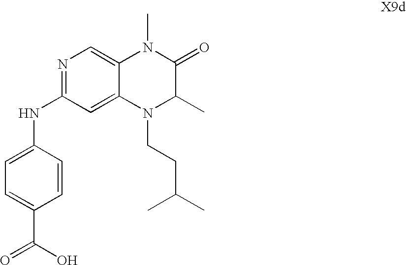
C1=CC(NC2=NC=C3C(=C2)N(CCC(C)C)C(C)C(=O)N3C)=CC=C1C(O)=O
